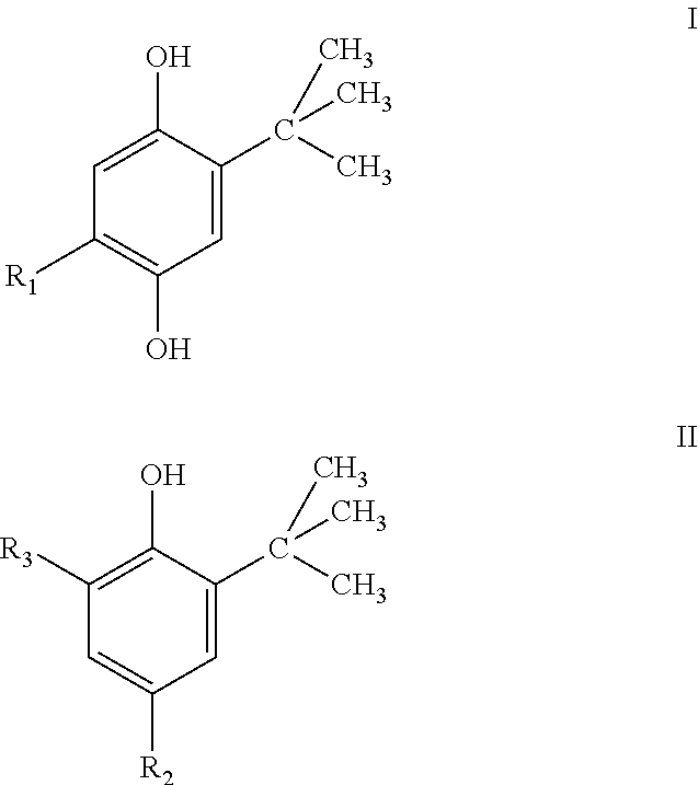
C1=C(C(C)(C)C)C(O)=CC([R1])=C1O.C1=C(C(C)(C)C)C(O)=C([R3])C=C1[R2]
